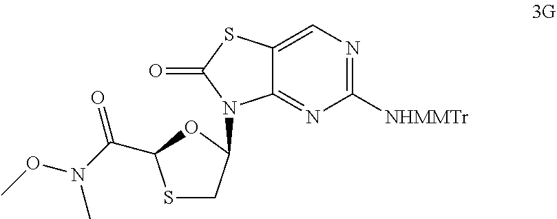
S1CC(N2C3=NC([NHMMTr])=NC=C3SC2=O)OC1C(N(OC)C)=O
